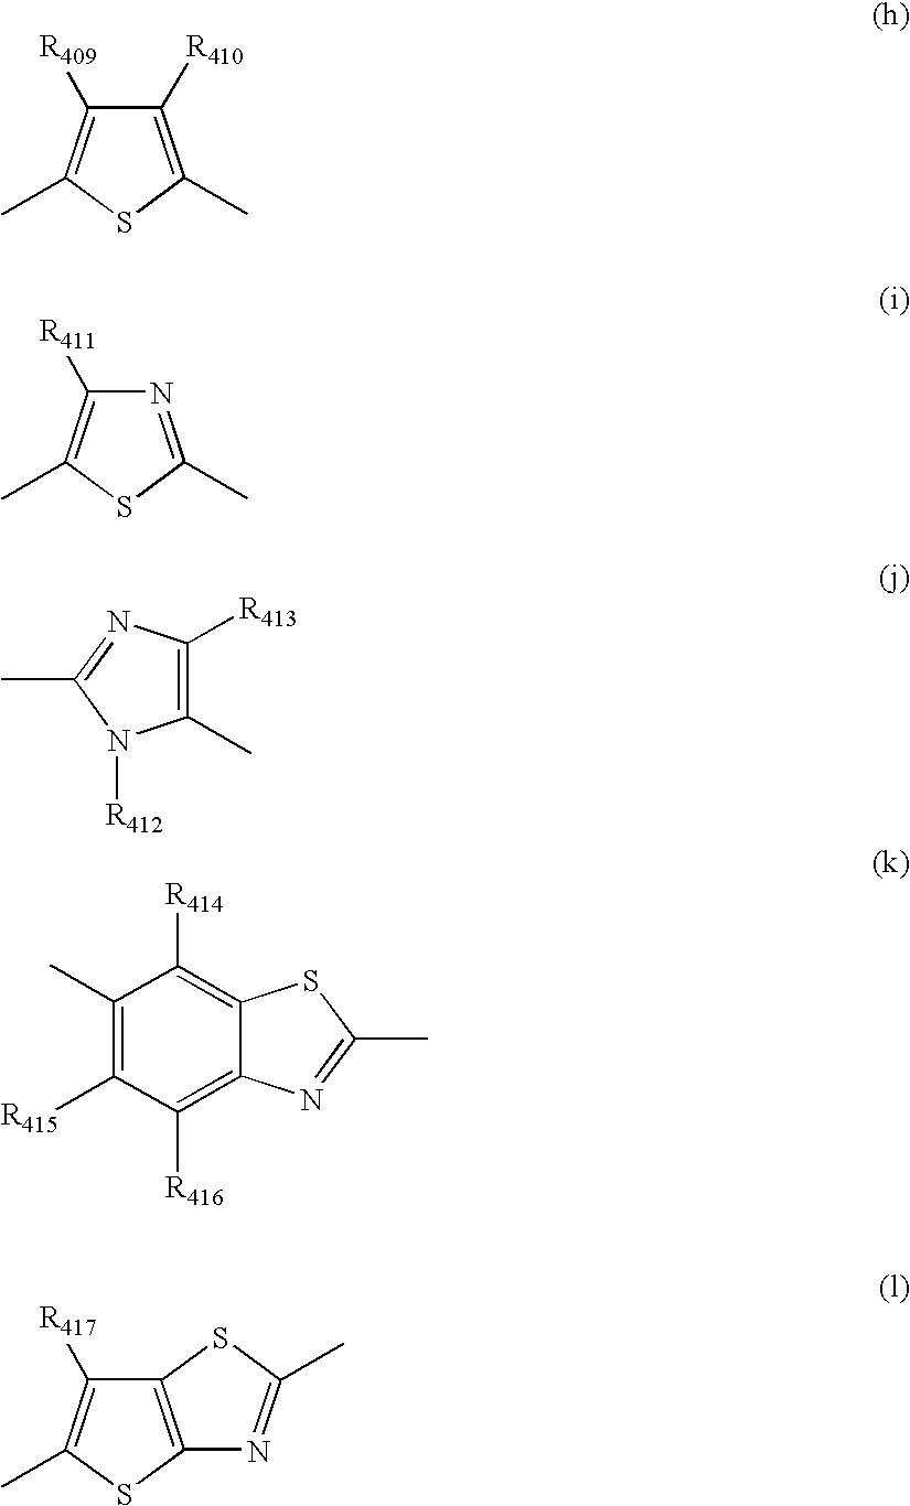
C1([R410])=C(C)SC(C)=C1[R409].N1=C(C)SC(C)=C1[R411].C1(C)=C([R413])N=C(C)N1[R412].C12=C([R416])C([R415])=C(C)C([R414])=C1SC(C)=N2.C12=C(SC(C)=C1[R417])N=C(C)S2
